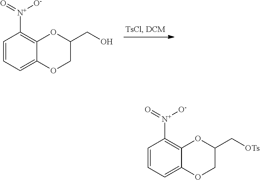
C1=CC=C2C(=C1[N+](=O)[O-])OC(CO)CO2.C1=CC=C2C(=C1[N+](=O)[O-])OC(C[OTs])CO2
